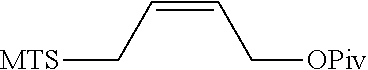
[MTS]CC=CC[OPiv]
